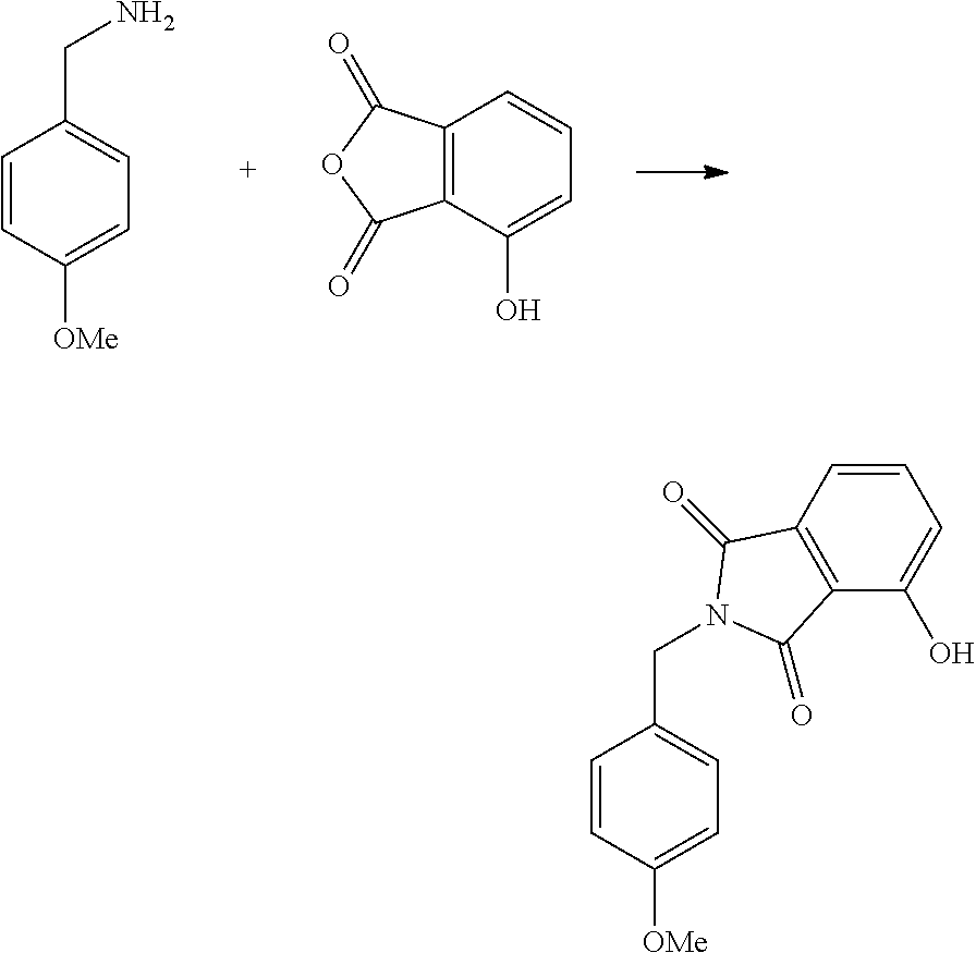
C1=CC([OMe])=CC=C1CN.C12=C(C(O)=CC=C1)C(=O)OC2=O.C1=CC([OMe])=CC=C1CN1C(=O)C2=C(C(O)=CC=C2)C1=O
